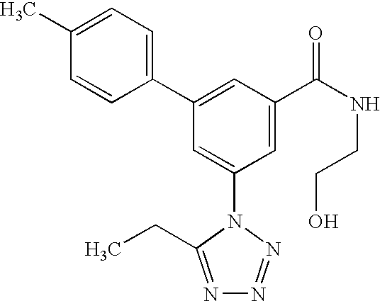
C1(C2=CC(C(NCCO)=O)=CC(N3C(CC)=NN=N3)=C2)=CC=C(C)C=C1
